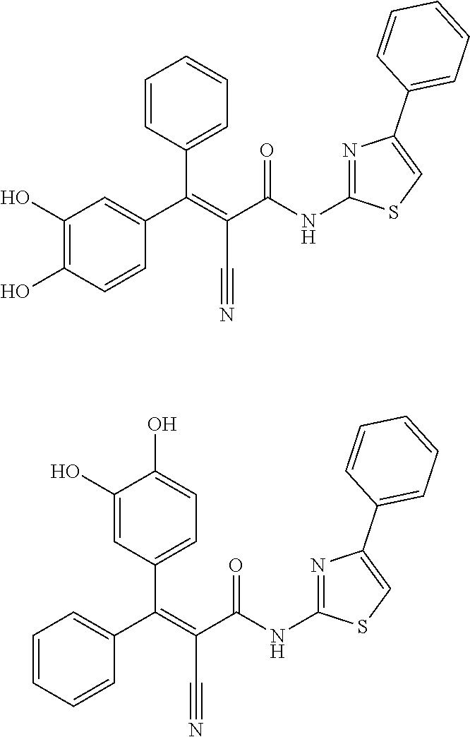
C1(O)=C(O)C=CC(C(=C(C(NC2=NC(C3=CC=CC=C3)=CS2)=O)C#N)C2=CC=CC=C2)=C1.C1=CC=CC(C(=C(C(NC2=NC(C3=CC=CC=C3)=CS2)=O)C#N)C2=CC=C(O)C(O)=C2)=C1
